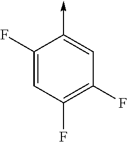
C1(F)=CC(F)=C(F)C=C1->C
